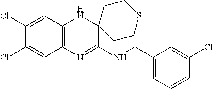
C1(CNC2=NC3=C(NC24CCSCC4)C=C(Cl)C(Cl)=C3)=CC=CC(Cl)=C1
